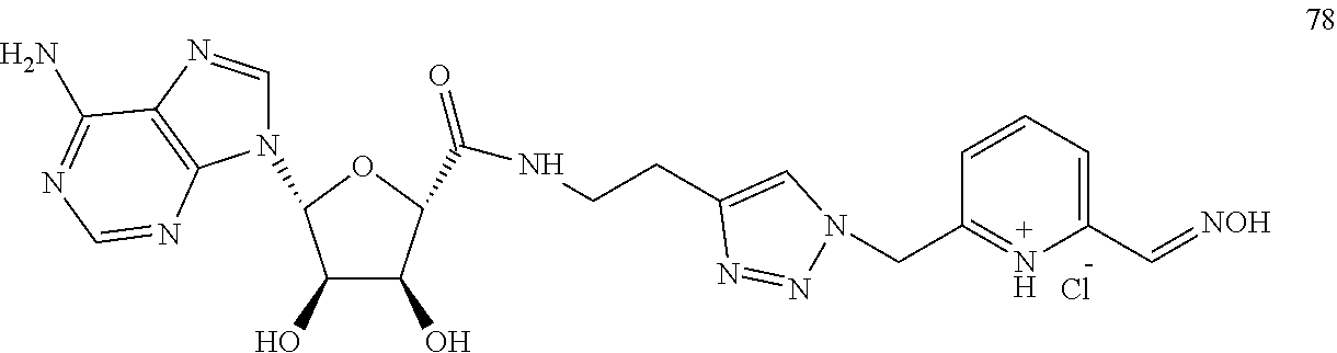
C1(O)C(O)C(C(=O)NCCC2=CN(CC3=NC(C=[NOH])=CC=C3)N=N2)OC1N1C=NC2=C1N=CN=C2N.Cl
